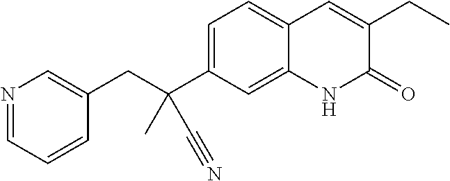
C(C(C1=CC=C2C(=C1)NC(=O)C(CC)=C2)(C)C#N)C1=CN=CC=C1
